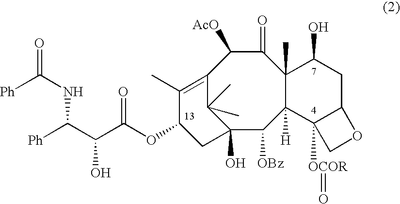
C12(O)C([OBz])C3([H])C(C)(C(=O)C([AcO])C(=C(C)C(OC(C(C([Ph])NC(=O)[Ph])O)=O)C1)C2(C)C)C(O)CC1C3([OCOR]=O)CO1
